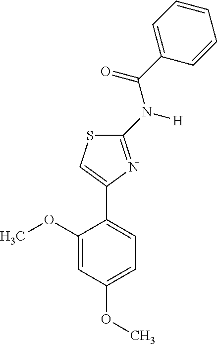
S1C(N(C(C2=CC=CC=C2)=O)[H])=NC(C2=CC=C(OC)C=C2OC)=C1
